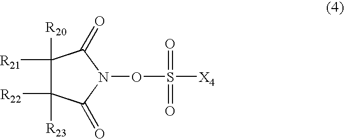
C1([R22])([R23])C(=O)N(OS([X4])(=O)=O)C(=O)C1([R21])[R20]
